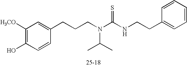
C1([H3CO])=C(O)C=CC(CCCN(C(=S)NCCC2=CC=CC=C2)C(C)C)=C1
